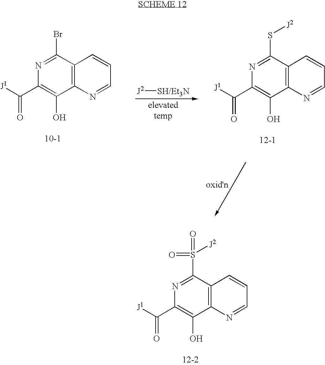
C1=CC2=C(N=C1)C(O)=C(C([J1])=O)N=C2S([J2])(=O)=O.C1=CC2=C(N=C1)C(O)=C(C([J1])=O)N=C2S[J2].C1=CC2=C(N=C1)C(O)=C(C([J1])=O)N=C2Br.[J2][SH/Et3N]
